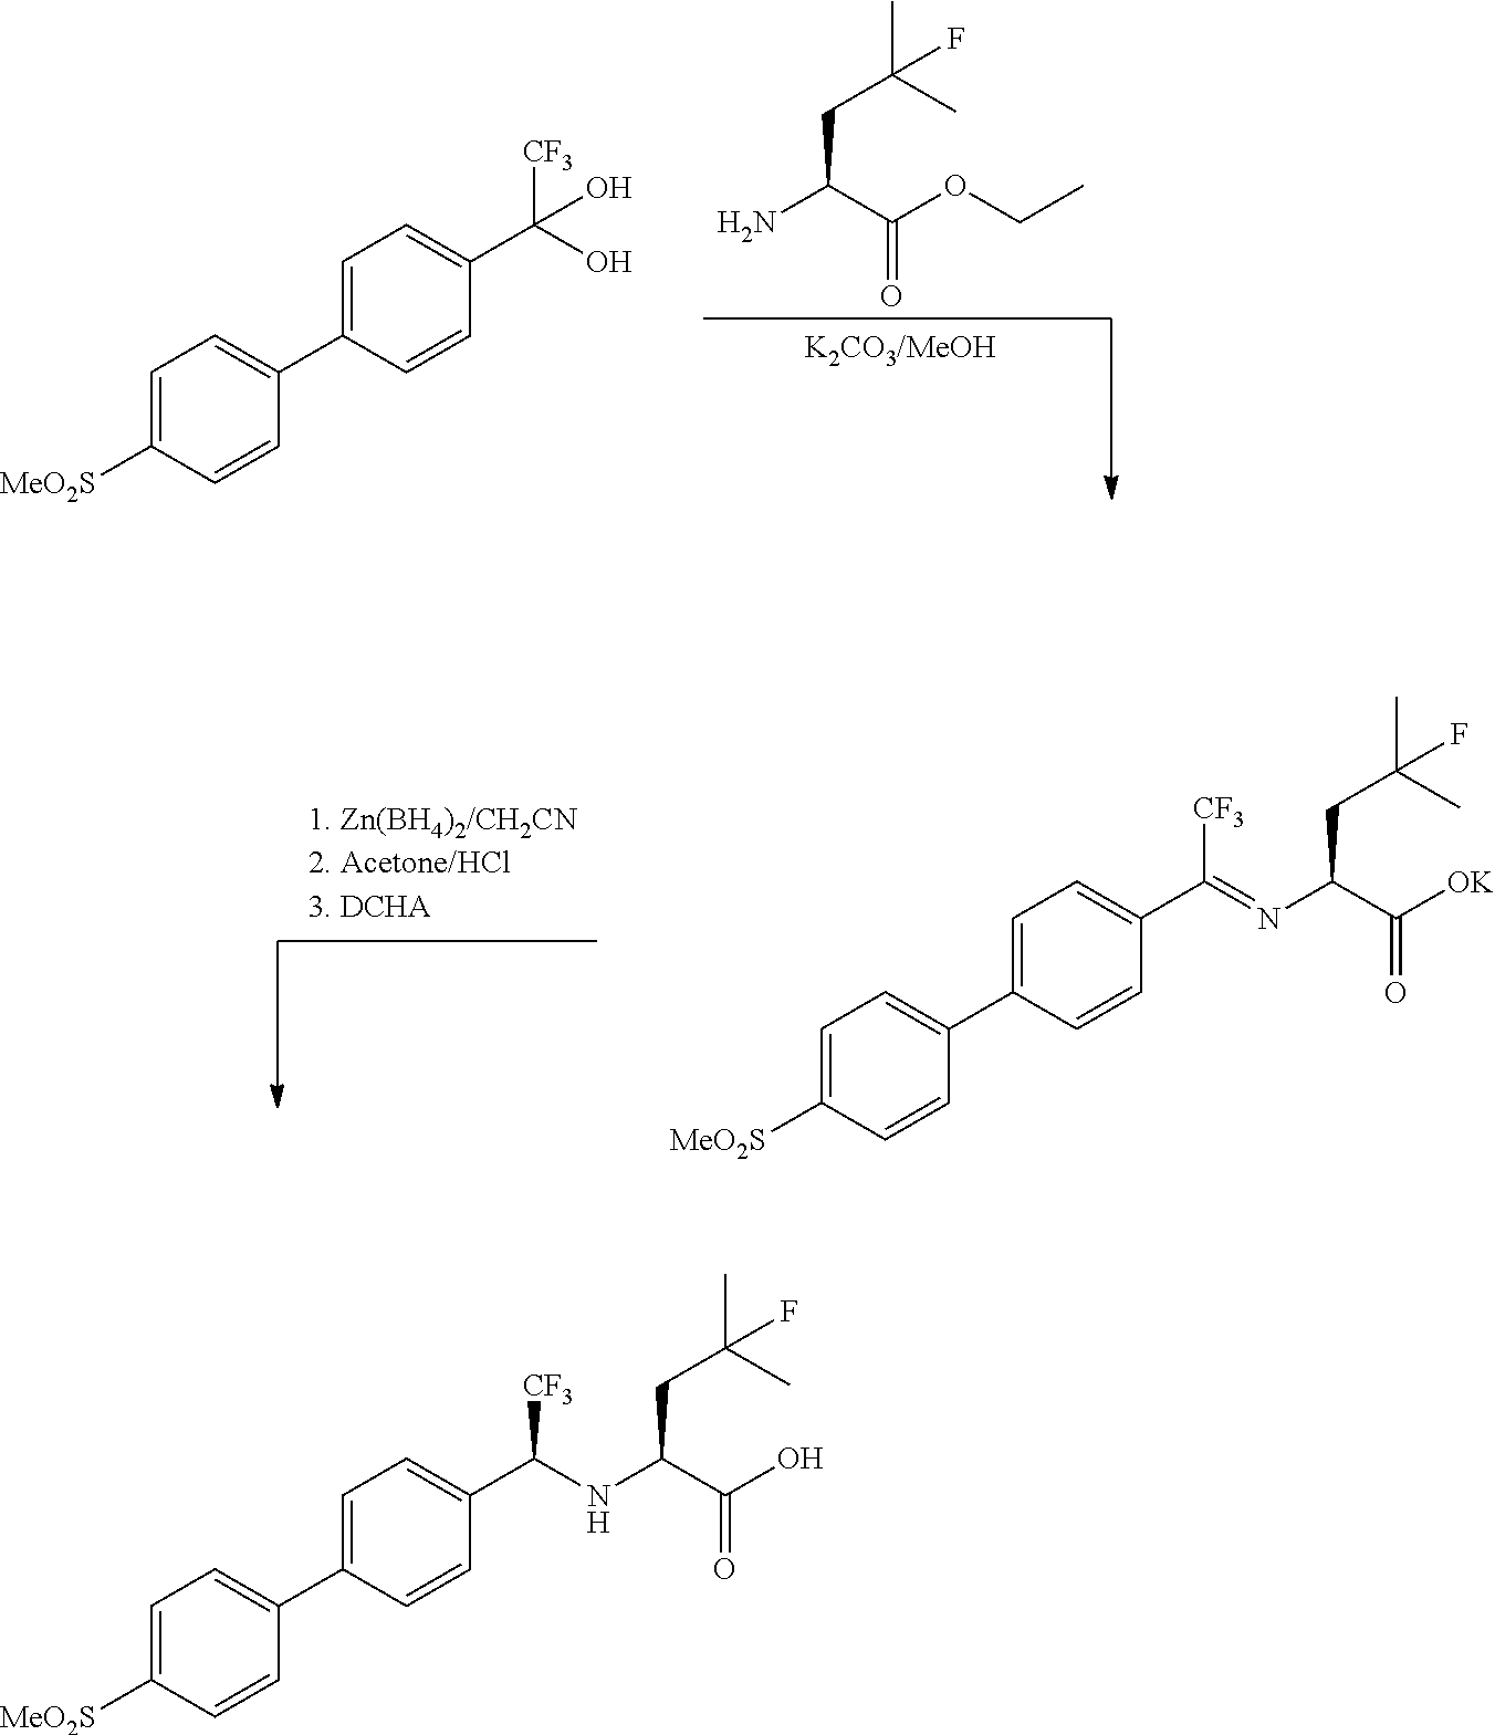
C1=C([MeO2S])C=CC(C2=CC=C(C(O)([CF3])O)C=C2)=C1.NC(C(OCC)=O)CC(C)(C)F.C1=C([MeO2S])C=CC(C2=CC=C(C(=NC(C([OK])=O)CC(C)(C)F)[CF3])C=C2)=C1.C1=C([MeO2S])C=CC(C2=CC=C(C(NC(C(O)=O)CC(C)(C)F)[CF3])C=C2)=C1
